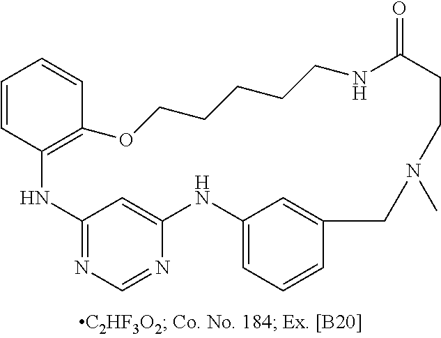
C1=CC2=C(C=C1)OCCCCCNC(=O)CCN(C)CC1=CC(=CC=C1)NC1=CC(=NC=N1)N2
